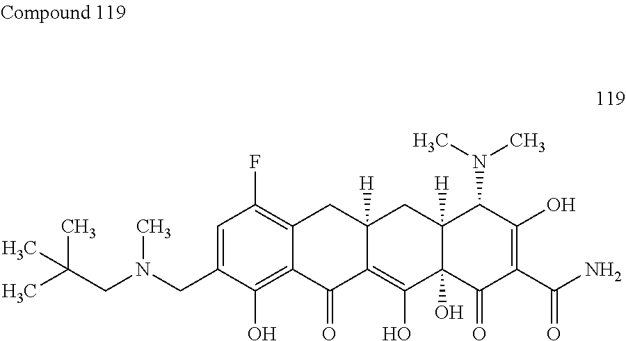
C12=C(F)C=C(CN(CC(C)(C)C)C)C(O)=C1C(=O)C1=C(O)C3(O)C([H])(CC1([H])C2)C(N(C)C)C(O)=C(C(N)=O)C3=O
